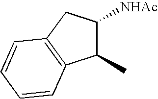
C1(C)C([NHAc])CC2=C1C=CC=C2
